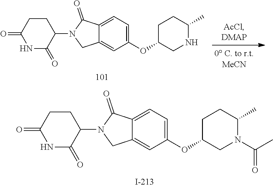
C1(N2CC3=CC(OC4CN(C(C)=O)C(C)CC4)=CC=C3C2=O)CCC(=O)NC1=O.C1(N2CC3=CC(OC4CNC(C)CC4)=CC=C3C2=O)CCC(=O)NC1=O
